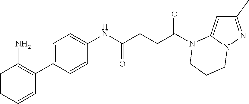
C1(C)=NN2C(=C1)N(C(CCC(NC1=CC=C(C3=C(N)C=CC=C3)C=C1)=O)=O)CCC2
